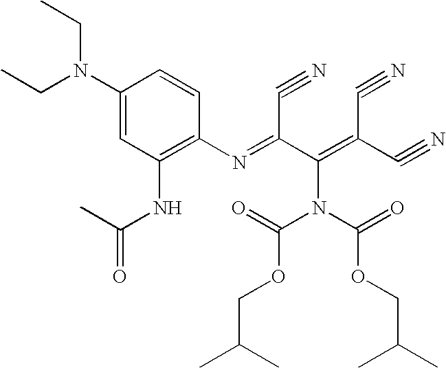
C1(N(CC)CC)=CC(NC(C)=O)=C(N=C(C(=C(C#N)C#N)N(C(OCC(C)C)=O)C(OCC(C)C)=O)C#N)C=C1
